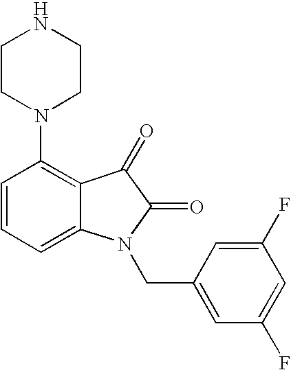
C1=CC=C2C(=C1N1CCNCC1)C(=O)C(=O)N2CC1=CC(F)=CC(F)=C1
